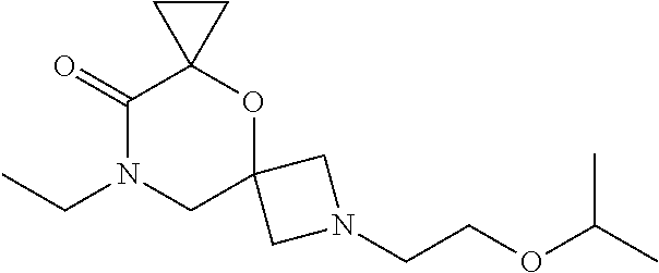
CCN1CC2(OC3(C1=O)CC3)CN(CCOC(C)C)C2
